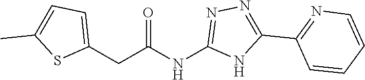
C(NC1=NN=C(C2=NC=CC=C2)N1)(=O)CC1=CC=C(C)S1
